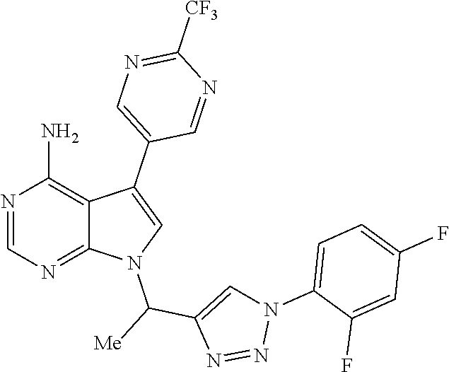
N1=CN=C2C(=C1N)C(C1=CN=C([CF3])N=C1)=CN2C([Me])C1=CN(C2=CC=C(F)C=C2F)N=N1
